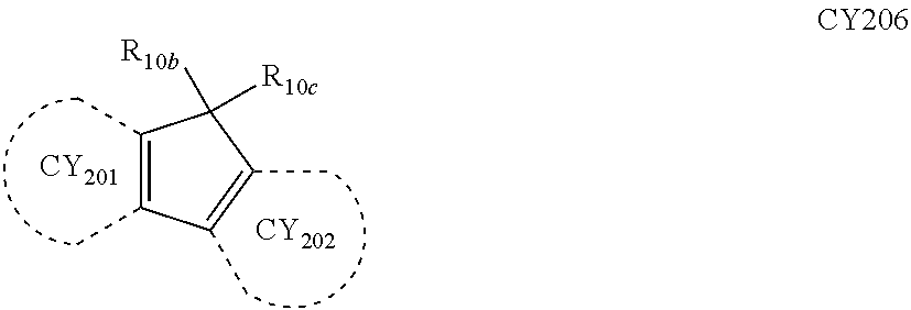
[CY201].C1([R10b])([R10c])C(C)=C(C)C(C)=C1C.[CY202]
